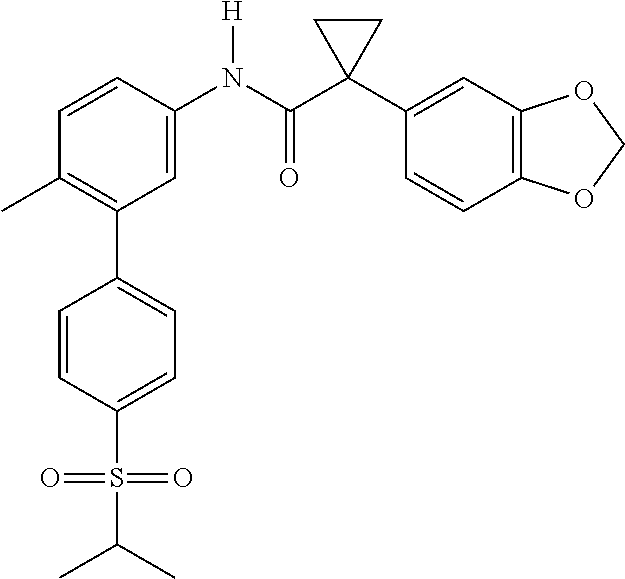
C1=C(N(C(C2(C3=CC4=C(C=C3)OCO4)CC2)=O)[H])C=CC(C)=C1C1=CC=C(S(=O)(=O)C(C)C)C=C1
